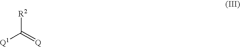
[R2]C(=[Q])[Q1]
